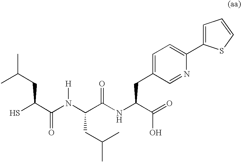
SC(C(N([H])C(C(NC(C(=O)O)CC1=CC=C(C2=CC=CS2)N=C1)=O)CC(C)C)=O)CC(C)C
